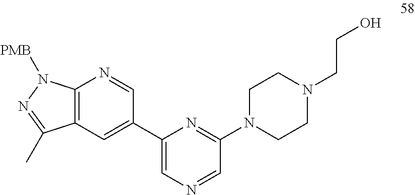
C1(C2=CC3=C(N=C2)N([PMB])N=C3C)=CN=CC(N2CCN(CCO)CC2)=N1
